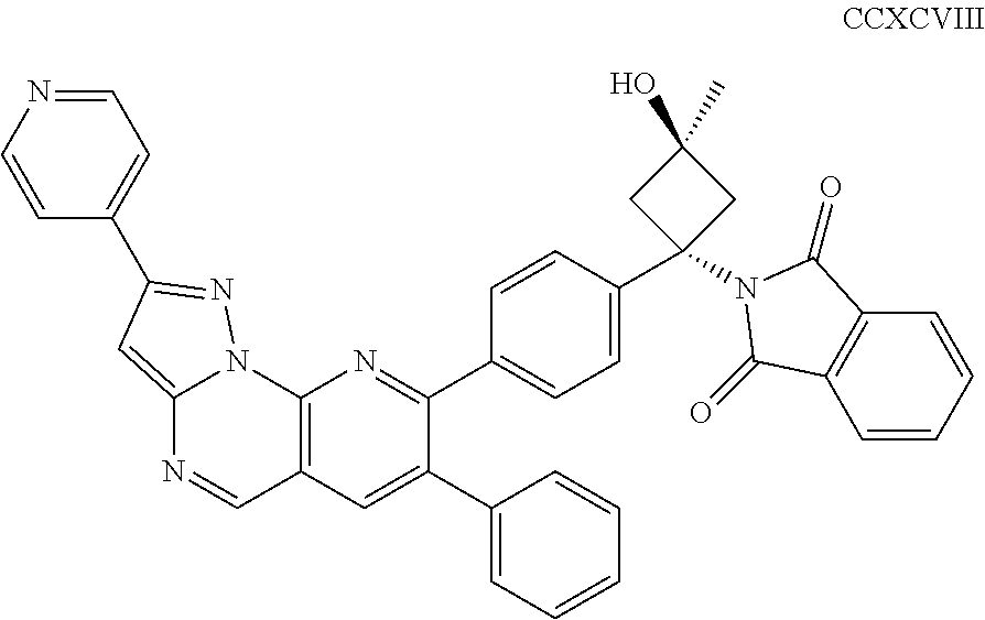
C12=CC(C3=CC=NC=C3)=NN1C1=C(C=N2)C=C(C2=CC=CC=C2)C(C2=CC=C(C3(N4C(=O)C5=C(C=CC=C5)C4=O)CC(O)(C)C3)C=C2)=N1
